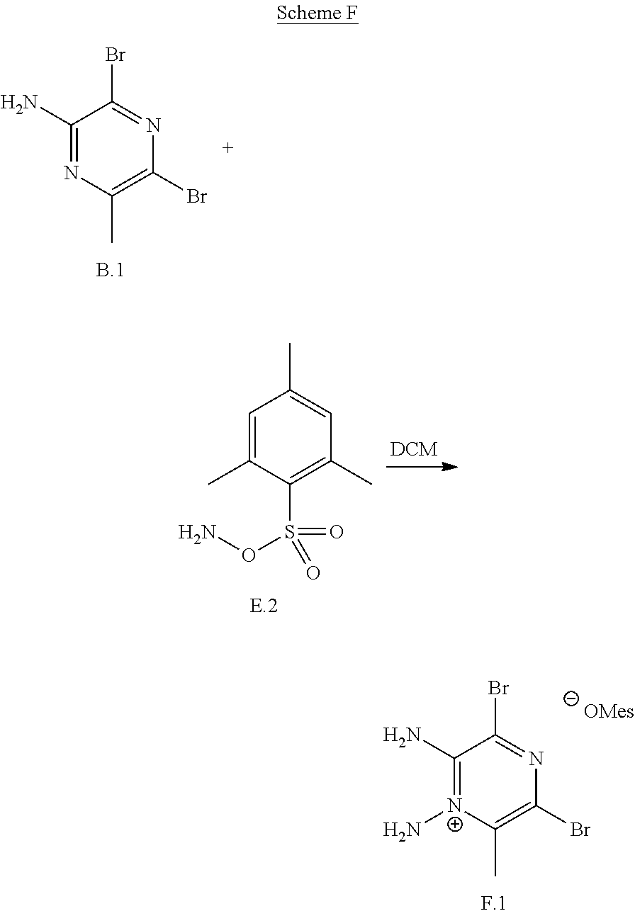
C1=C(C)C(S(=O)(=O)ON)=C(C)C=C1C.C1(N)=[N+](N)C(C)=C(Br)N=C1Br.[OMes].C1(N)=NC(C)=C(Br)N=C1Br
